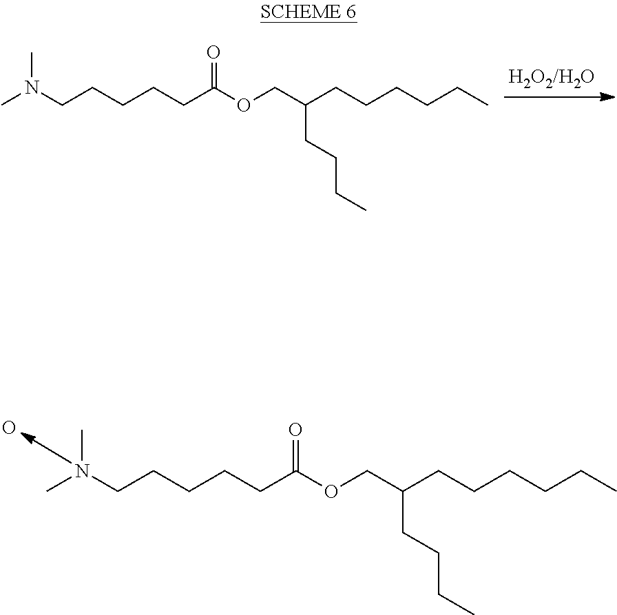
N(CCCCCC(OCC(CCCCCC)CCCC)=O)(C)C.O.CN(CCCCCC(OCC(CCCCCC)CCCC)=O)C
